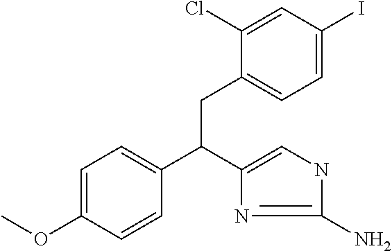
C1=C(OC)C=CC(C(C2=CNC(N)=N2)CC2=CC=C(I)C=C2Cl)=C1
